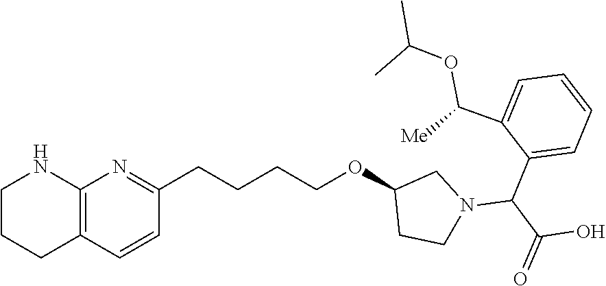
C1=CC2=C(N=C1CCCCOC1CCN(C(C3=CC=CC=C3C(OC(C)C)[Me])C(O)=O)C1)NCCC2
